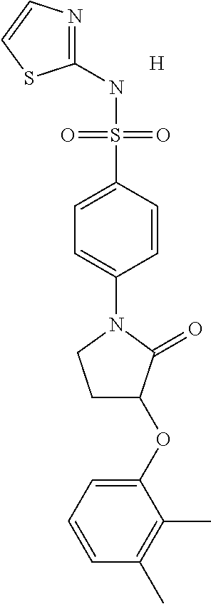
C1(NS(C2=CC=C(N3CCC(OC4=CC=CC(C)=C4C)C3=O)C=C2)(=O)=O)=NC=CS1.[H]
